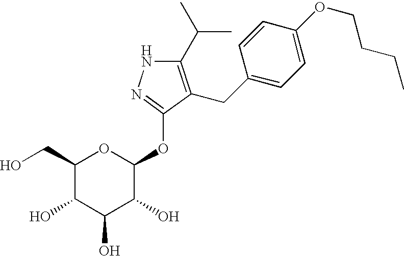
C1(C(C)C)=C(CC2=CC=C(OCCCC)C=C2)C(OC2OC(CO)C(O)C(O)C2O)=NN1
